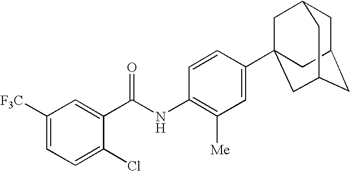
C1([F3C])=CC=C(Cl)C(C(NC2=C([Me])C=C(C34CC5CC(CC(C3)C5)C4)C=C2)=O)=C1
